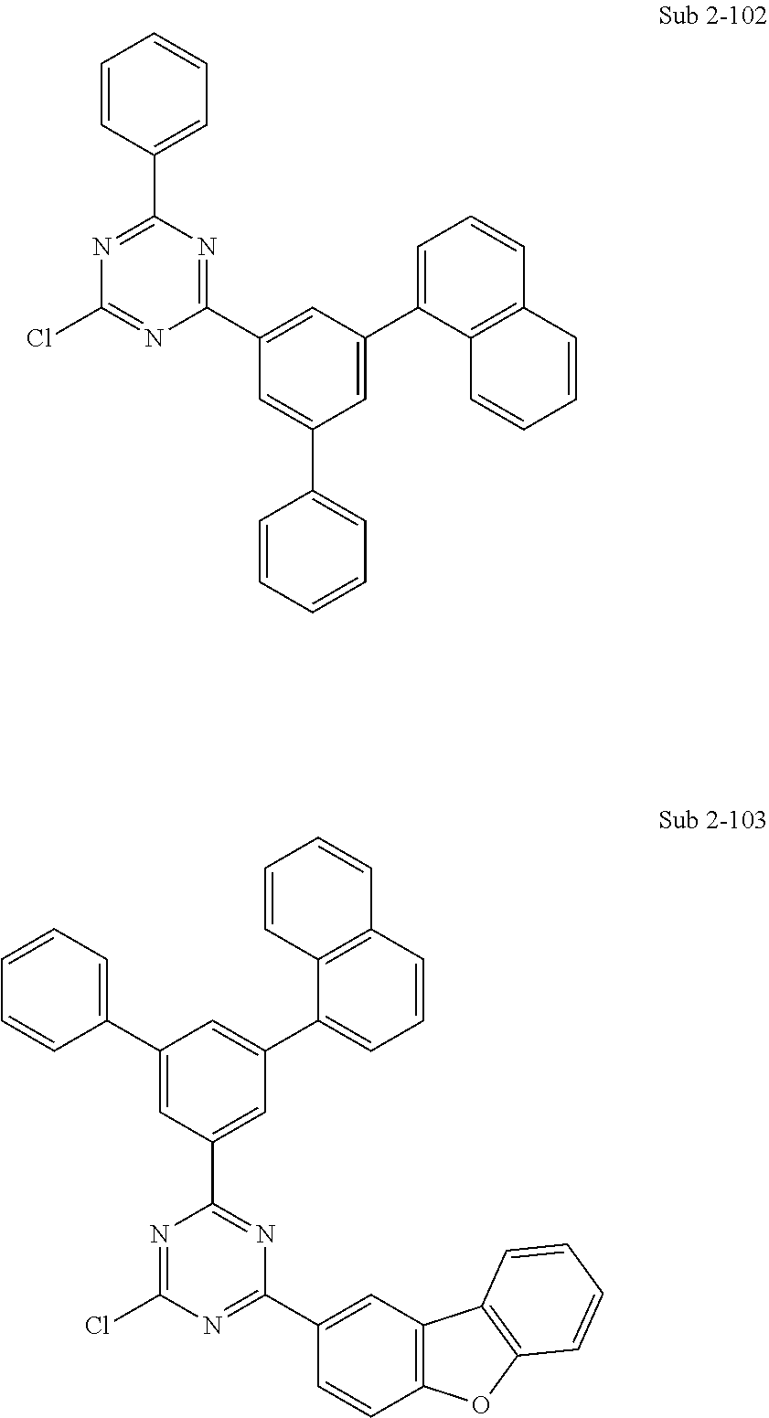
C1=CC(C2=NC(Cl)=NC(C3=CC(C4=CC=CC5=C4C=CC=C5)=CC(C4=CC=CC=C4)=C3)=N2)=CC=C1.C1(C2=CC=CC=C2)=CC(C2=NC(C3=CC4=C(C=C3)OC3=C4C=CC=C3)=NC(Cl)=N2)=CC(C2=CC=CC3=C2C=CC=C3)=C1
